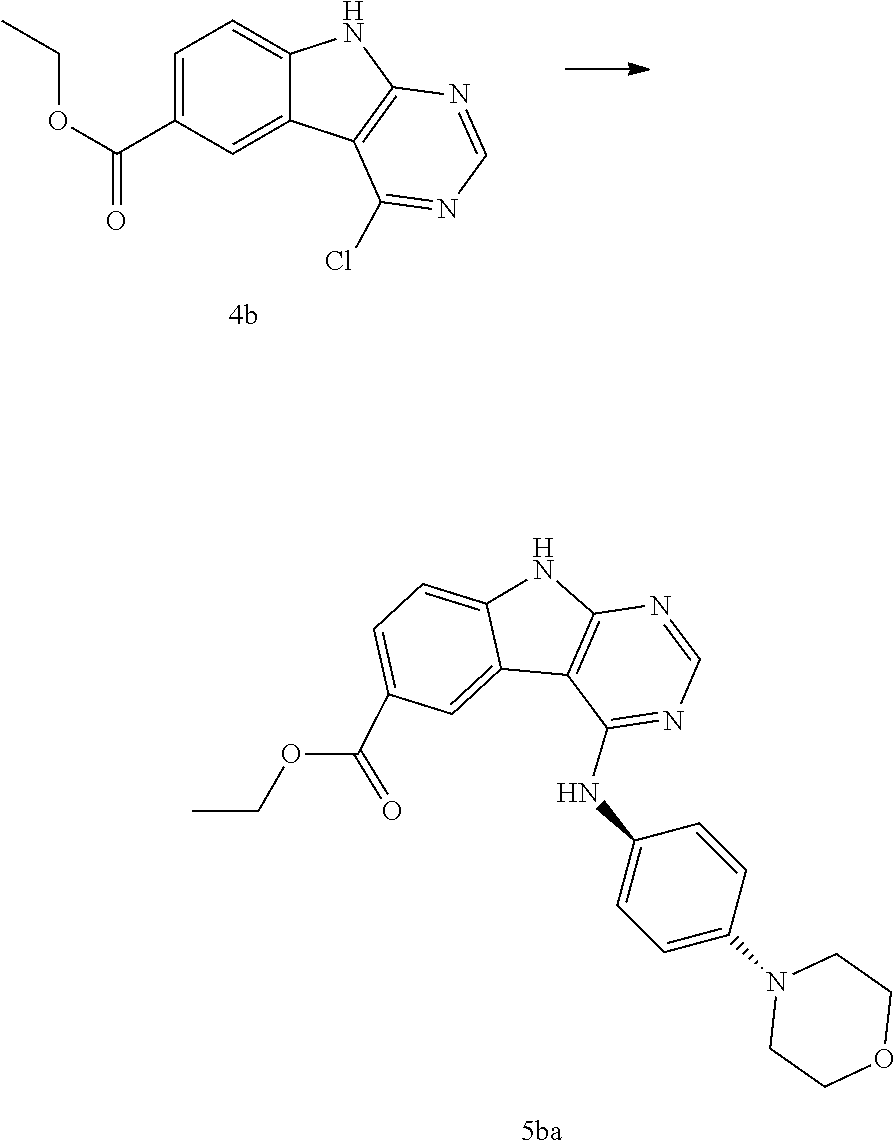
C12=C(NC3=CC=C(C(OCC)=O)C=C13)N=CN=C2NC1=CC=C(N2CCOCC2)C=C1.C1=C(C(OCC)=O)C=C2C(=C1)NC1=C2C(Cl)=NC=N1
